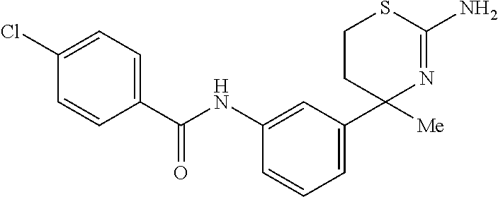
C1(Cl)=CC=C(C(NC2=CC(C3([Me])N=C(N)SCC3)=CC=C2)=O)C=C1
